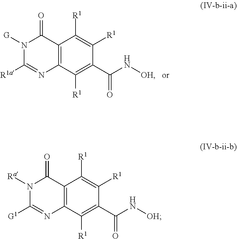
C12=C(C([R1])=C(C(N[OH])=O)C([R1])=C1[R1])N=C([G1])N([Ra])C2=O.C12=C(C([R1])=C(C(N[OH])=O)C([R1])=C1[R1])N=C([R1a])N([G])C2=O
